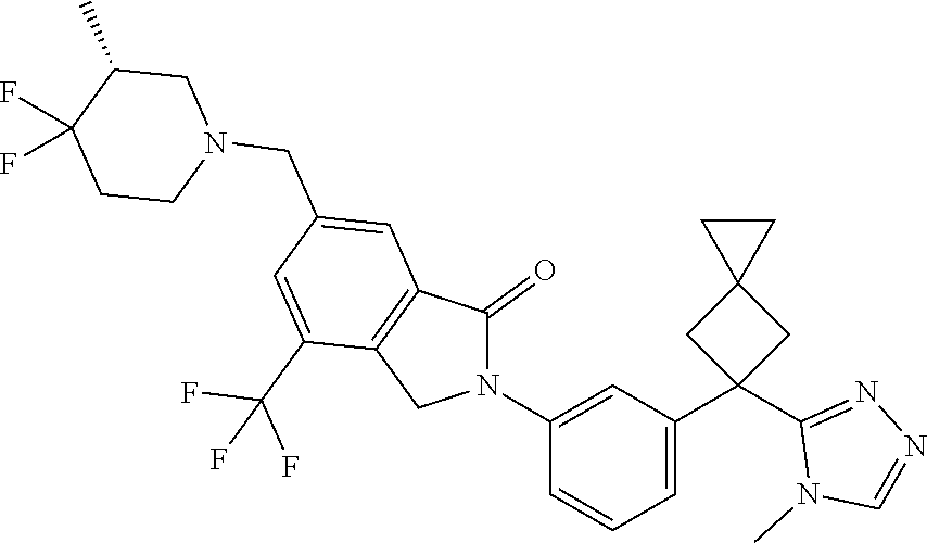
C1(N2C(=O)C3=C(C2)C(C(F)(F)F)=CC(CN2CC(C)C(F)(F)CC2)=C3)=CC(C2(C3=NN=CN3C)CC3(C2)CC3)=CC=C1
